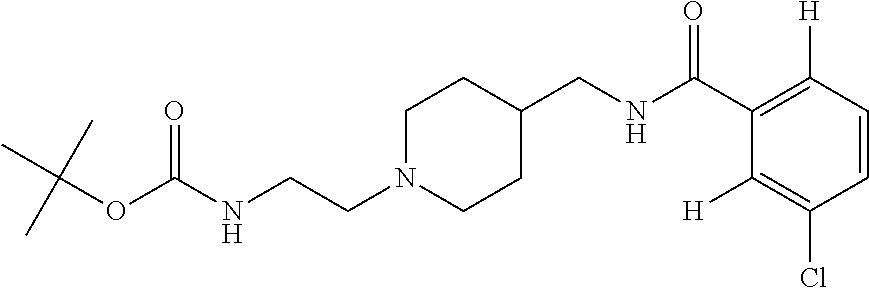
C1N(CCNC(OC(C)(C)C)=O)CCC(CNC(C2=C([H])C=CC(Cl)=C2[H])=O)C1
